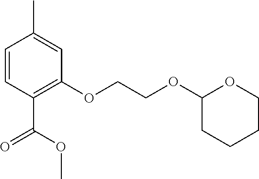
C1=CC(C(=O)OC)=C(OCCOC2CCCCO2)C=C1C
